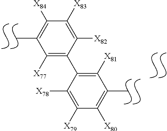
C1([X77])=C(C2=C([X81])C(C)=C([X80])C([X79])=C2[X78])C([X82])=C([X83])C([X84])=C1C
